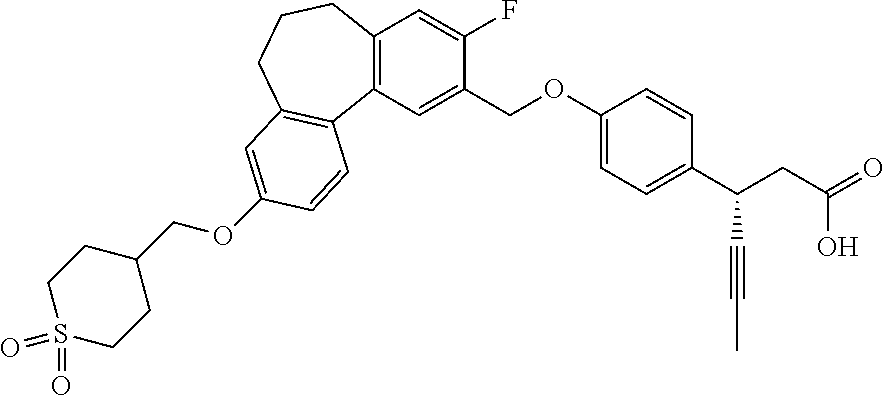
C1(COC2=CC=C(C(CC(=O)O)C#CC)C=C2)=CC2=C(C=C1F)CCCC1=C2C=CC(OCC2CCS(=O)(=O)CC2)=C1
